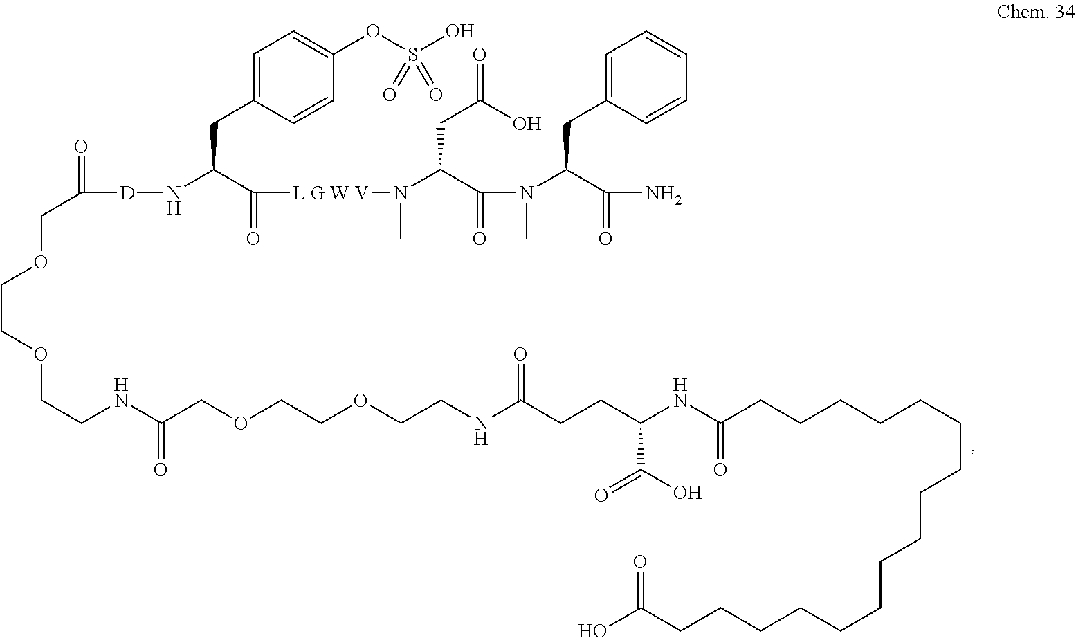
O=C([D]NC(C([L G W V]N(C(C(N(C(C(N)=O)CC1=CC=CC=C1)C)=O)CC(=O)O)C)=O)CC1=CC=C(OS(O)(=O)=O)C=C1)COCCOCCNC(COCCOCCNC(CCC(NC(CCCCCCCCCCCCCCCCC(O)=O)=O)C(O)=O)=O)=O
